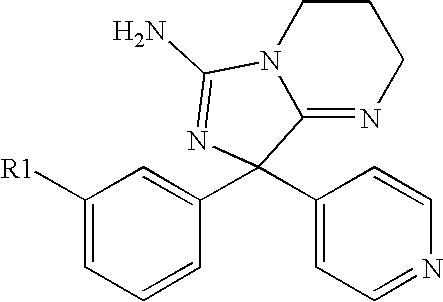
C12=NCCCN1C(N)=NC2(C1=CC([R1])=CC=C1)C1=CC=NC=C1
